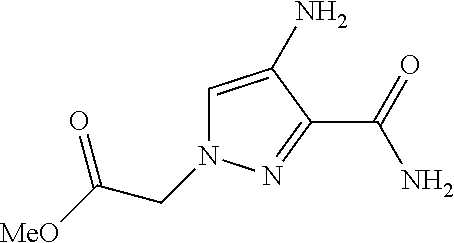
C1=C(N)C(C(=O)N)=NN1CC([MeO])=O
